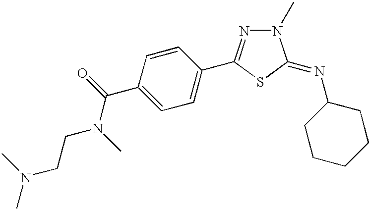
C1=C(C(N(CCN(C)C)C)=O)C=CC(C2=NN(C)C(=NC3CCCCC3)S2)=C1
